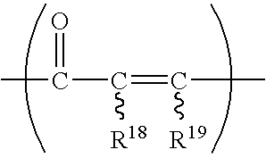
CC(=O)C(=C([R19])C)[R18]
